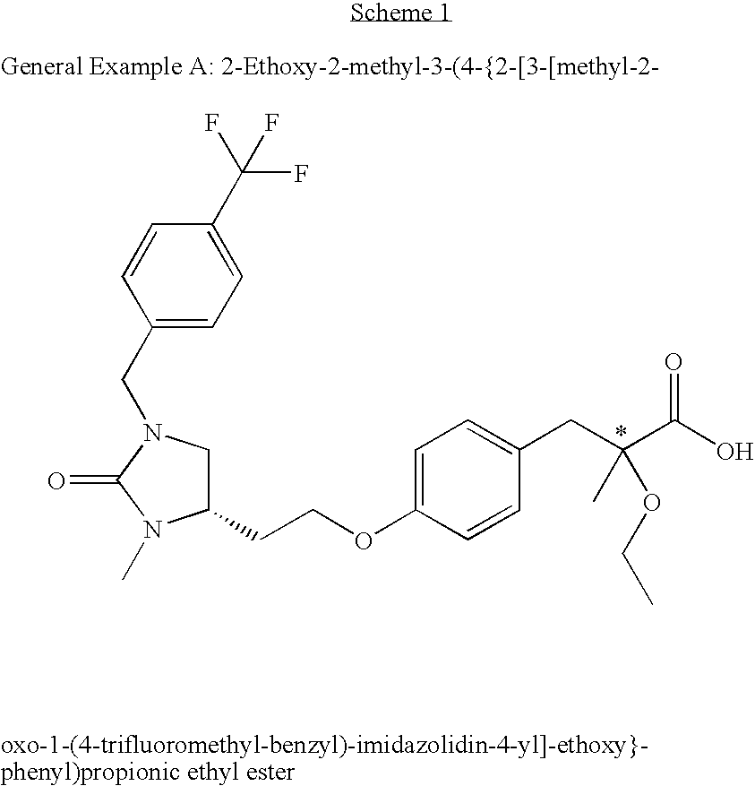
C1(CN2CC(CCOC3=CC=C(CC(C(O)=O)(OCC)C)C=C3)N(C)C2=O)=CC=C(C(F)(F)F)C=C1
